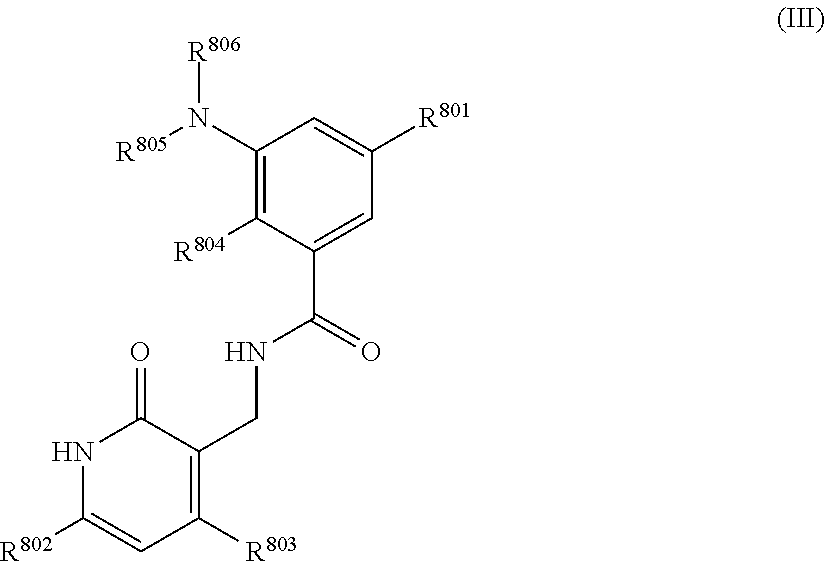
[R806]N(C1=C([R804])C(C(NCC2=C([R803])C=C([R802])NC2=O)=O)=CC([R801])=C1)[R805]
